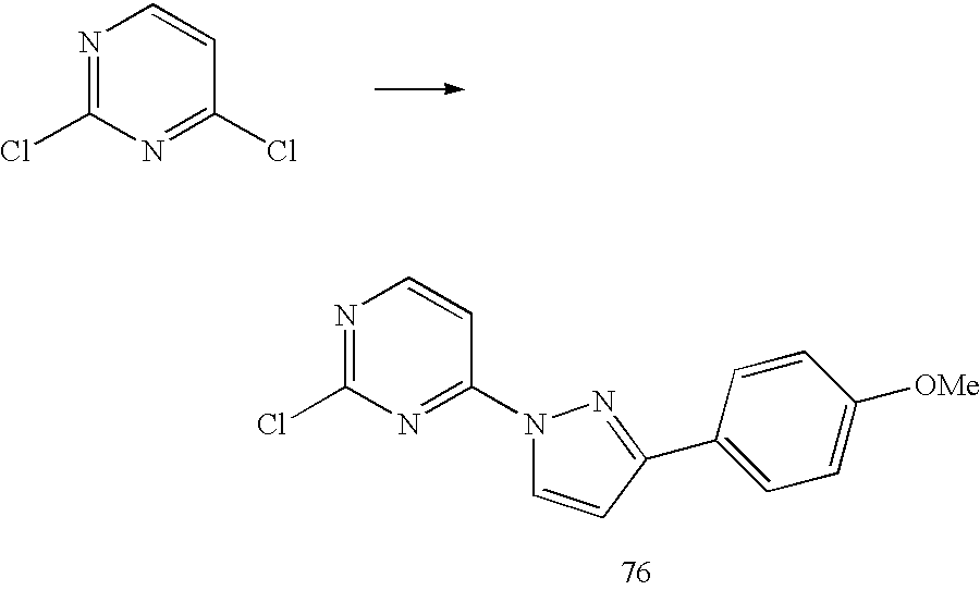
N1=C(Cl)N=C(Cl)C=C1.N1=C(Cl)N=C(N2C=CC(C3=CC=C([OMe])C=C3)=N2)C=C1
